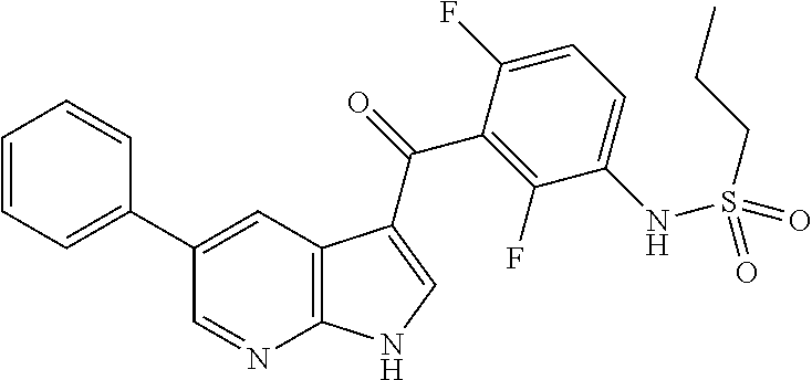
C12=C(C=C(C3=CC=CC=C3)C=N1)C(C(=O)C1=C(F)C(NS(CCC)(=O)=O)=CC=C1F)=CN2
